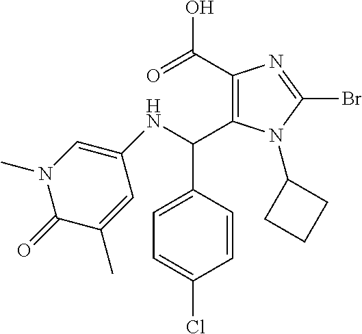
C1(C(=O)O)=C(C(NC2=CN(C)C(=O)C(C)=C2)C2=CC=C(Cl)C=C2)N(C2CCC2)C(Br)=N1
